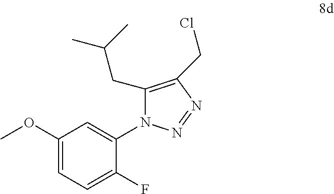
C1(OC)=CC=C(F)C(N2C(CC(C)C)=C(CCl)N=N2)=C1
